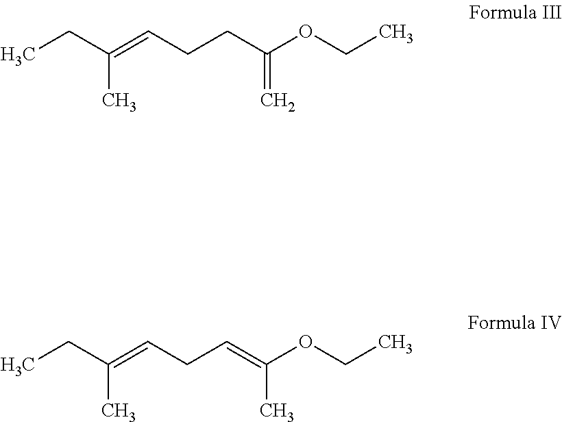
CCC(=CCCC(OCC)=C)C.CCC(=CCC=C(OCC)C)C
